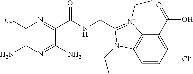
C1(Cl)=C(N)N=C(N)C(C(=O)NCC2=[N+](CC)C3=C(C=CC=C3C(O)=O)N2CC)=N1.[Cl-]
